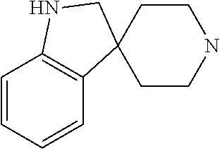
C1=CC=CC2=C1NCC21CCNCC1
